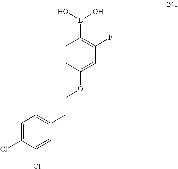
C1(CCOC2=CC(F)=C(B(O)O)C=C2)=CC=C(Cl)C(Cl)=C1
